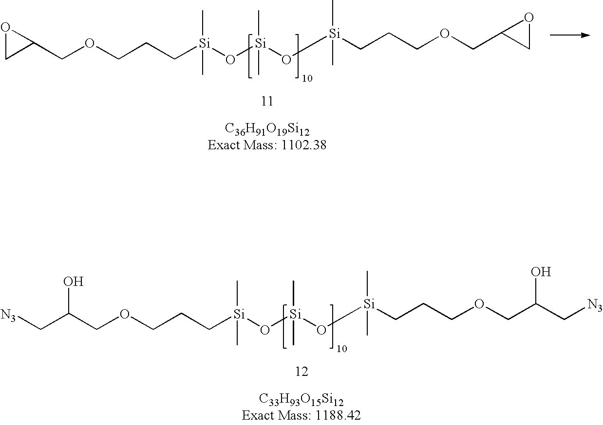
C(COCCC[Si](O[Si](O[Si](CCCOCC(C[N3])O)(C)C)(C)C)(C)C)(C[N3])O.O1CC1COCCC[Si](O[Si](O[Si](CCCOCC1CO1)(C)C)(C)C)(C)C
